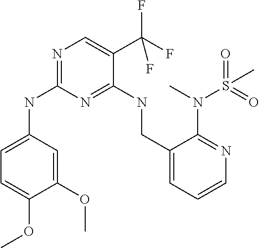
N1=C(NC2=CC=C(OC)C(OC)=C2)N=C(NCC2=CC=CN=C2N(C)S(=O)(=O)C)C(C(F)(F)F)=C1
